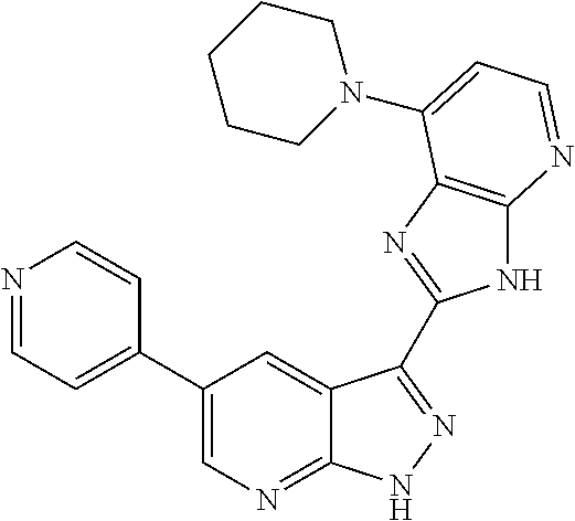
C1(C2=CC=NC=C2)=CN=C2C(=C1)C(C1=NC3=C(N1)N=CC=C3N1CCCCC1)=NN2
